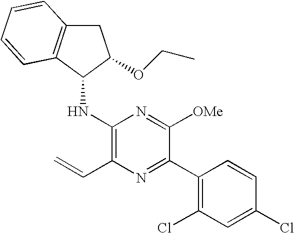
C1C2=C(C(NC3=C(C=C)N=C(C4=C(Cl)C=C(Cl)C=C4)C([OMe])=N3)C1OCC)C=CC=C2
